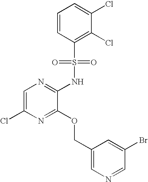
C1=C(Cl)N=C(OCC2=CN=CC(Br)=C2)C(NS(C2=C(Cl)C(Cl)=CC=C2)(=O)=O)=N1
